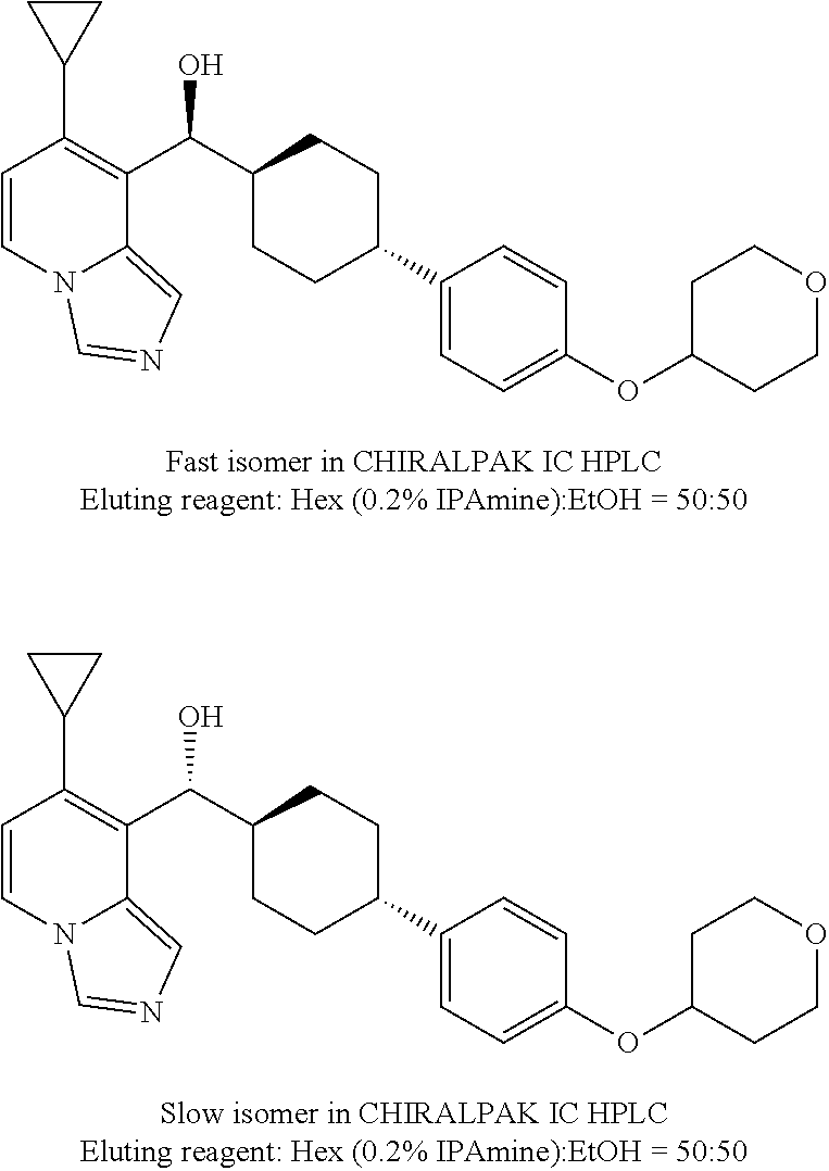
C1=CN2C(=CN=C2)C(C(C2CCC(C3=CC=C(OC4CCOCC4)C=C3)CC2)O)=C1C1CC1.C1=CN2C(=CN=C2)C(C(C2CCC(C3=CC=C(OC4CCOCC4)C=C3)CC2)O)=C1C1CC1
